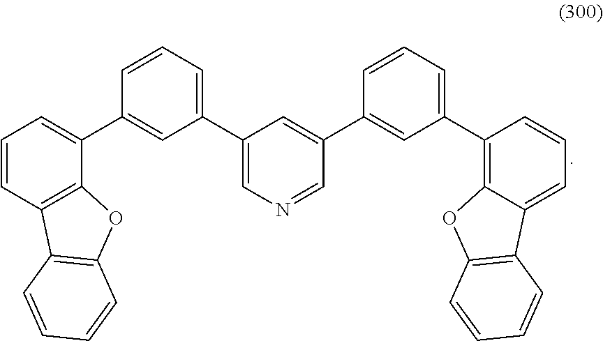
C1(C2=CC=CC(C3=CC=CC4=C3OC3=C4C=CC=C3)=C2)=CN=CC(C2=CC(C3=C4C(=CC=C3)C3=C(O4)C=CC=C3)=CC=C2)=C1
